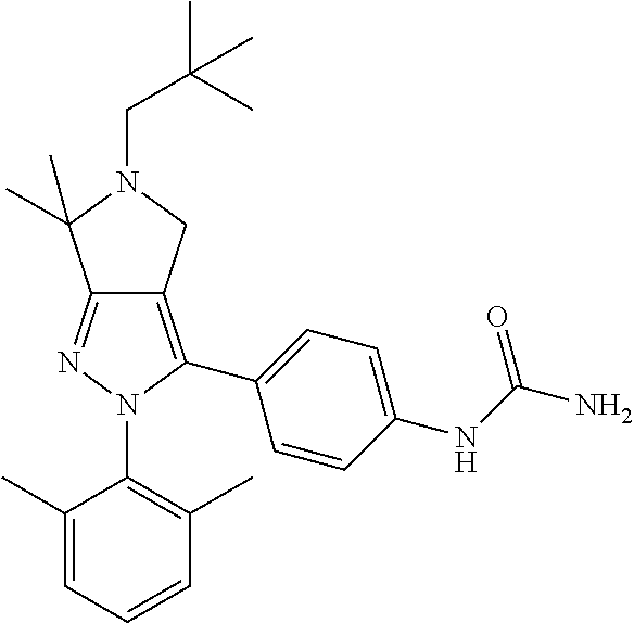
C1(C)=CC=CC(C)=C1N1C(C2=CC=C(NC(N)=O)C=C2)=C2C(=N1)C(C)(C)N(CC(C)(C)C)C2
